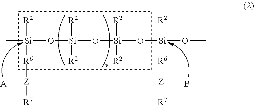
C[Si](O[Si](O[Si](O[Si](OC)([R2])[R6][Z][R7])([R2])[R2])([R2])[R2])([R2])[R6][Z][R7].[A].B
